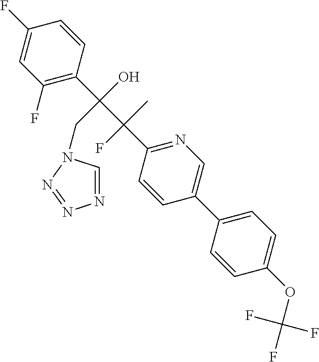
C1(C2=CN=C(C(C(C3=C(F)C=C(F)C=C3)(O)CN3C=NN=N3)(C)F)C=C2)=CC=C(OC(F)(F)F)C=C1
